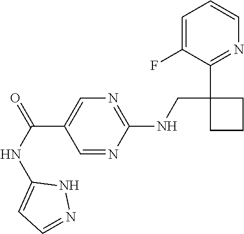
C1=C(F)C(C2(CNC3=NC=C(C(NC4=CC=NN4)=O)C=N3)CCC2)=NC=C1
